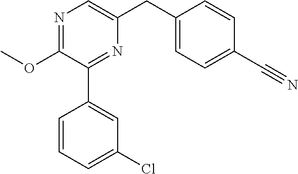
C1(OC)=NC=C(CC2=CC=C(C#N)C=C2)N=C1C1=CC(Cl)=CC=C1
